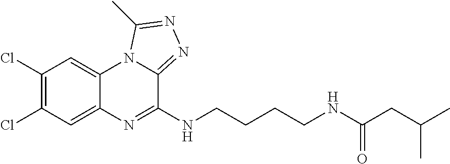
C1(Cl)=C(Cl)C=C2C(=C1)N1C(=NN=C1C)C(NCCCCNC(CC(C)C)=O)=N2
